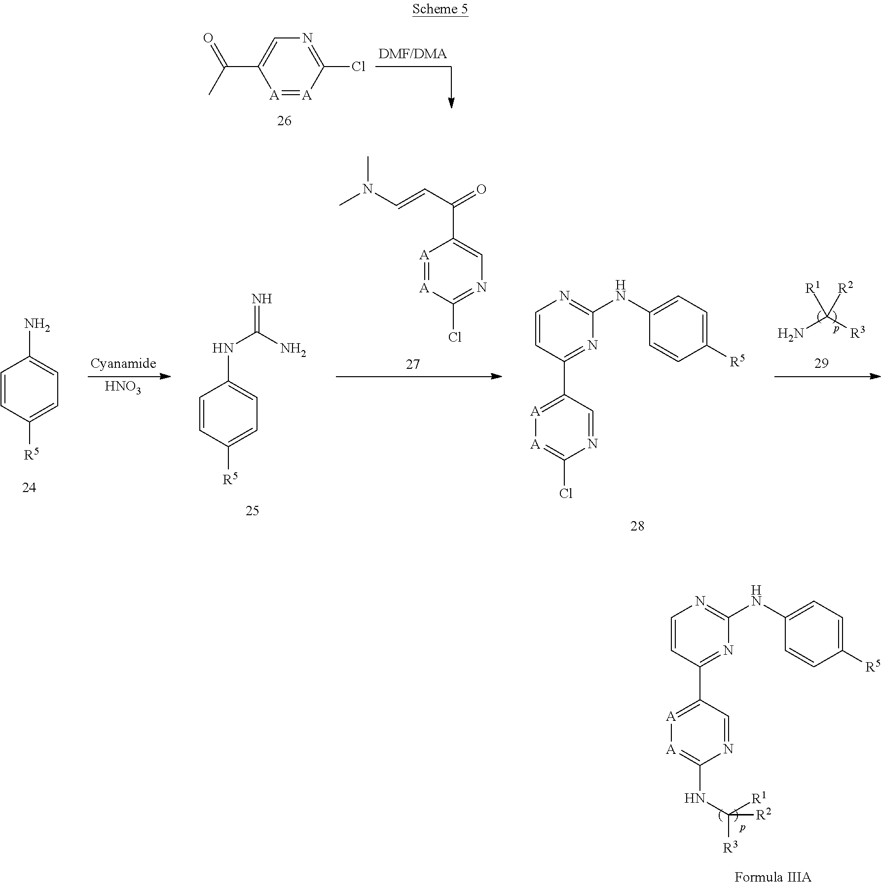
C1=CC(C2=[A][A]=C(NC([R3])([R1])[R2])N=C2)=NC(NC2=CC=C([R5])C=C2)=N1.C1(Cl)=NC=C(C(=O)C)[A]=[A]1.[A]1=[A]C(Cl)=NC=C1C(C=CN(C)C)=O.[HNO3].C1=CC(C2=[A][A]=C(Cl)N=C2)=NC(NC2=CC=C([R5])C=C2)=N1.C1=CC([R5])=CC=C1NC(N)=N.C1=CC([R5])=CC=C1N.NC([R3])([R1])[R2]
